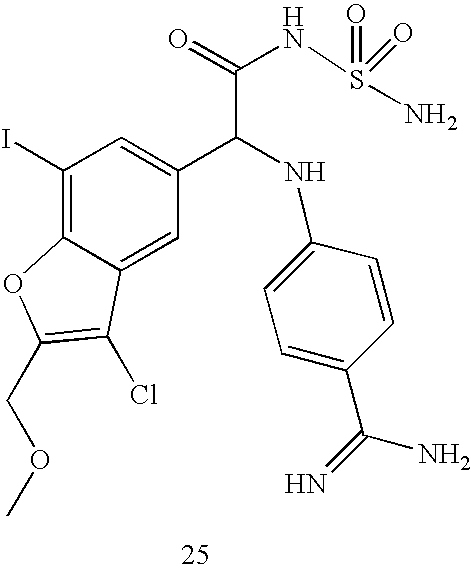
C1(I)=C2C(=CC(C(NC3=CC=C(C(=N)N)C=C3)C(=O)NS(=O)(=O)N)=C1)C(Cl)=C(COC)O2
